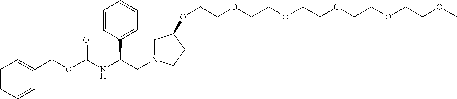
C(OC(NC(CN1CC(OCCOCCOCCOCCOCCOC)CC1)C1=CC=CC=C1)=O)C1=CC=CC=C1
